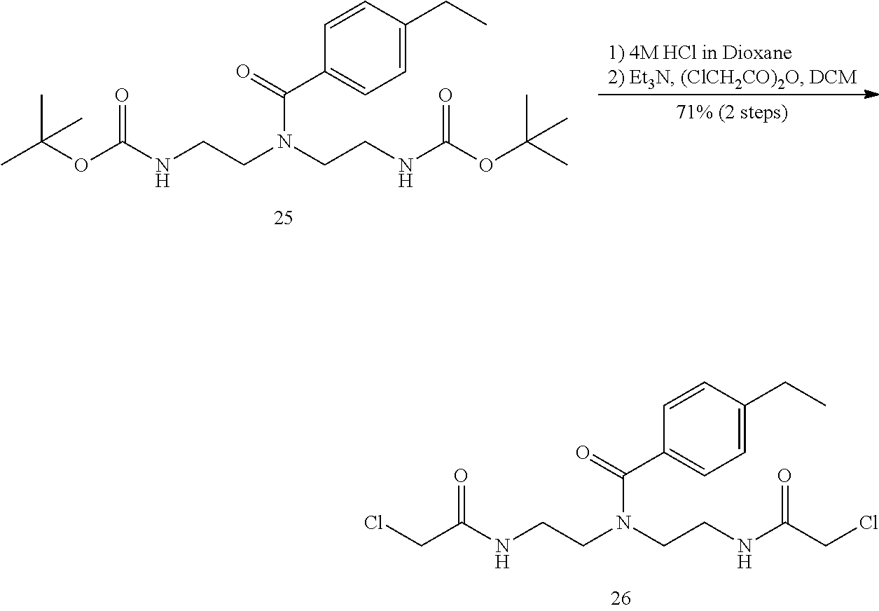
ClCC(NCCN(CCNC(CCl)=O)C(=O)C1=CC=C(CC)C=C1)=O.CC(OC(NCCN(CCNC(OC(C)(C)C)=O)C(=O)C1=CC=C(CC)C=C1)=O)(C)C
